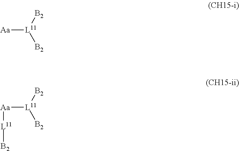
[Aa][L11]([B2])[B2].[Aa]([L11]([B2])[B2])[L11][B2]
